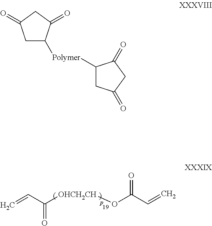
C=CC([OHCH2CH]OC(C=C)=O)=O.C1([Polymer]C2CC(=O)CC2=O)CC(=O)CC1=O
